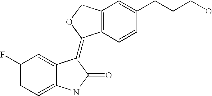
C12=C(C=CC(CCCO)=C1)C(=C1C3=CC(F)=CC=C3NC1=O)OC2
